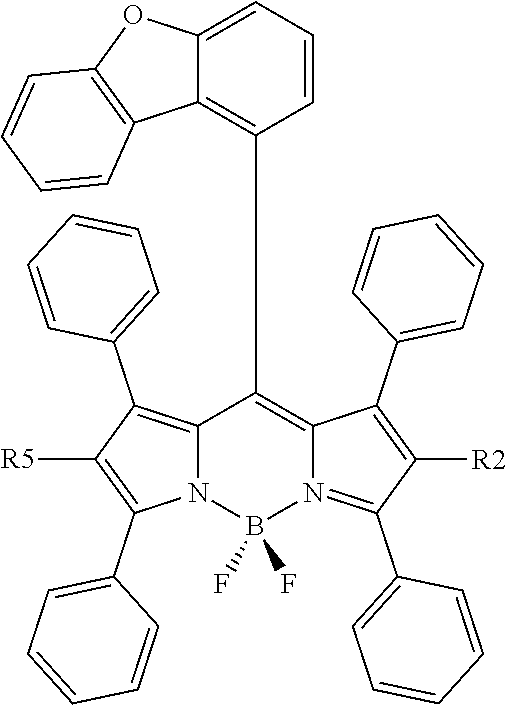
C12=C(C3=CC=CC=C3)C([R5])=C(C3=CC=CC=C3)N1B(F)(F)N1=C(C3=CC=CC=C3)C([R2])=C(C3=CC=CC=C3)C1=C2C1=C2C(=CC=C1)OC1=C2C=CC=C1
